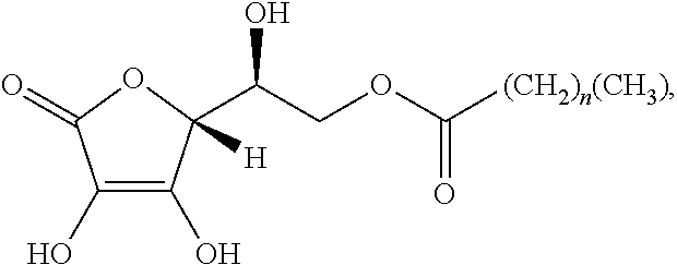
O(C(=O)[(CH2)n(CH3)])CC(C1([H])C(O)=C(O)C(=O)O1)O
